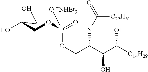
O(CC(C(O)C([C14H29])O)NC(=O)[C25H51])P(OCC(O)CO)(=O)[O-+NHEt3]
